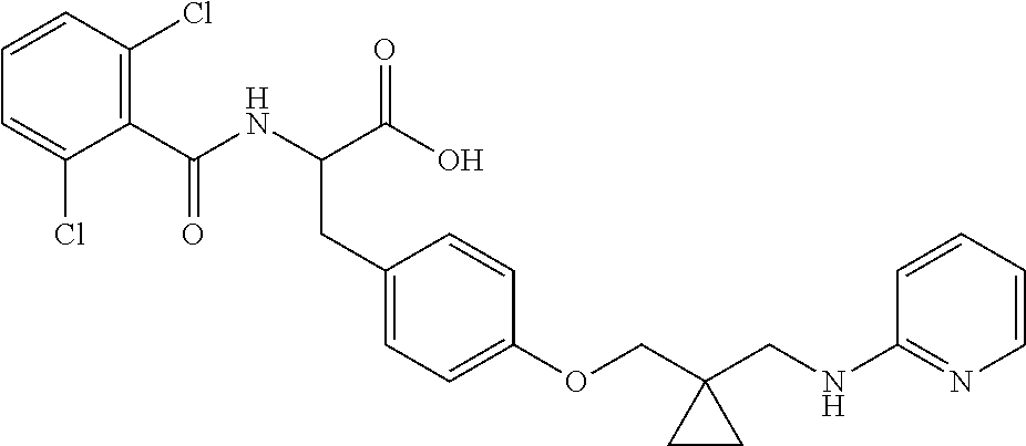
C(NC(CC1=CC=C(OCC2(CNC3=NC=CC=C3)CC2)C=C1)C(O)=O)(C1=C(Cl)C=CC=C1Cl)=O
